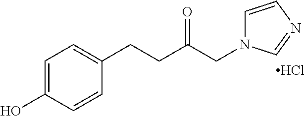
C1=C(O)C=CC(CCC(CN2C=CN=C2)=O)=C1.Cl
